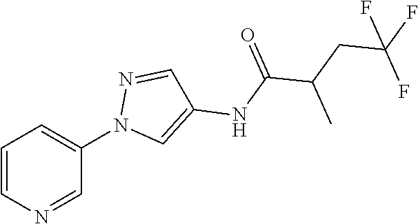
C1=CN=CC(N2C=C(NC(C(C)CC(F)(F)F)=O)C=N2)=C1
